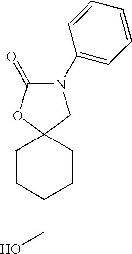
C1C2(CCC(CO)C1)CN(C1=CC=CC=C1)C(=O)O2
